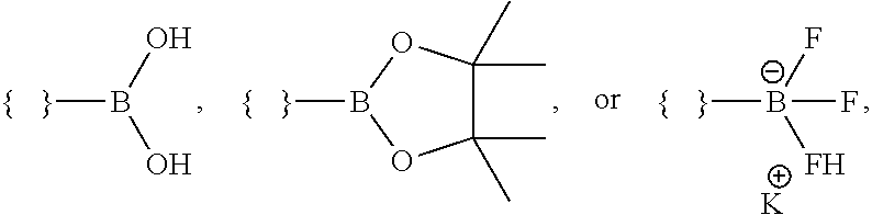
[{   }]B1OC(C)(C)C(C)(C)O1.[{   }]B(O)O.[{   }][B-](F)(F)F.[K]
